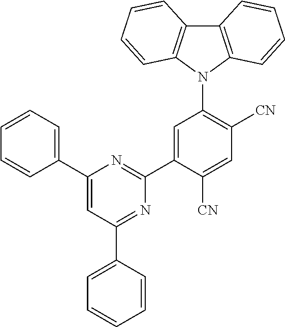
C12=C(N(C3=C([CN])C=C([CN])C(C4=NC(C5=CC=CC=C5)=CC(C5=CC=CC=C5)=N4)=C3)C3=C1C=CC=C3)C=CC=C2
